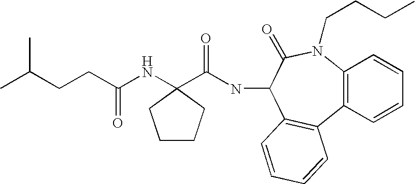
C12=C(C=CC=C1)C1=C(C(NC(=O)C3(NC(CCC(C)C)=O)CCCC3)C(=O)N2CCCC)C=CC=C1
